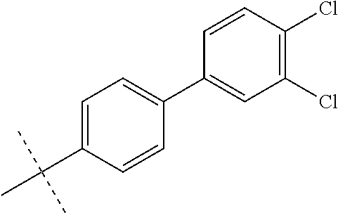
C1=C(C(C)(C)C)C=CC(C2=CC(Cl)=C(Cl)C=C2)=C1
